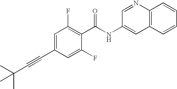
C1(C#CC(C)(C)C)=CC(F)=C(C(NC2=CC3=C(N=C2)C=CC=C3)=O)C(F)=C1
